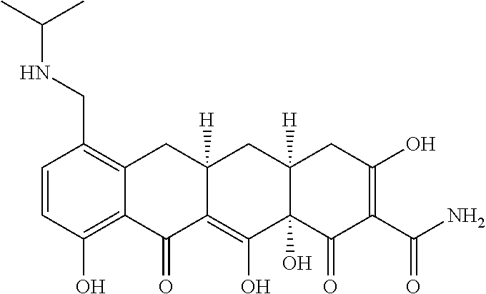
C1=CC(O)=C2C(=C1CNC(C)C)CC1([H])C(=C(O)C3(O)C([H])(C1)CC(O)=C(C(N)=O)C3=O)C2=O
